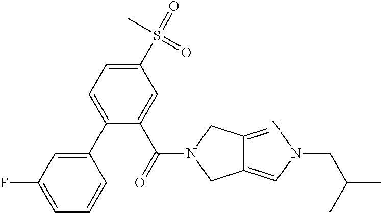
C1(C2=CC=C(S(=O)(C)=O)C=C2C(=O)N2CC3=CN(CC(C)C)N=C3C2)=CC(F)=CC=C1
